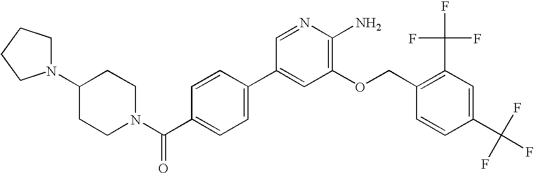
N1(C2CCN(C(C3=CC=C(C4=CC(OCC5=C(C(F)(F)F)C=C(C(F)(F)F)C=C5)=C(N)N=C4)C=C3)=O)CC2)CCCC1
